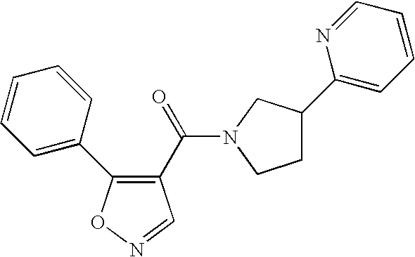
C1=C(C2=C(C(=O)N3CC(C4=CC=CC=N4)CC3)C=NO2)C=CC=C1
